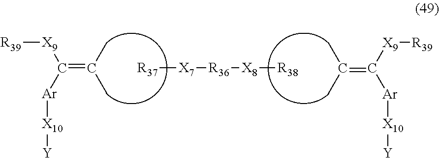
C(=C(C)C)([Ar][X10][Y])[X9][R39].[R37][X7][R36][X8][R38].C(=C(C)C)([Ar][X10][Y])[X9][R39]
